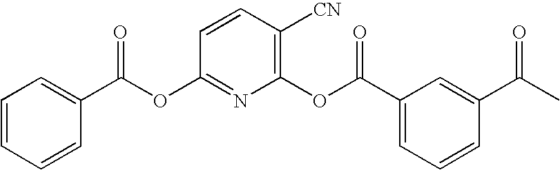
C1=CC=CC(C(OC2=NC(OC(=O)C3=CC=CC(C(C)=O)=C3)=C([CN])C=C2)=O)=C1
